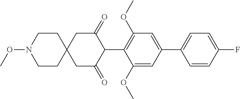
C1(OC)=CC(C2=CC=C(F)C=C2)=CC(OC)=C1C1C(=O)CC2(CC1=O)CCN(OC)CC2
